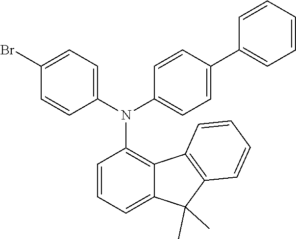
C1=CC=C2C(=C1N(C1=CC=C(C3=CC=CC=C3)C=C1)C1=CC=C(Br)C=C1)C1=C(C2(C)C)C=CC=C1
